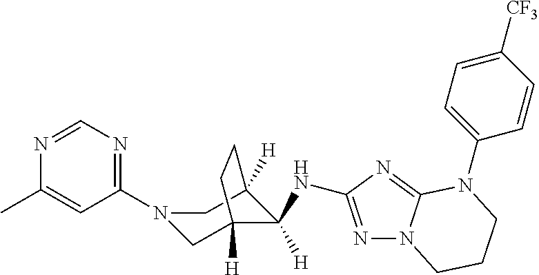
C1(N2CC3([H])C([H])(NC4=NN5C(=N4)N(C4=CC=C([CF3])C=C4)CCC5)C([H])(C2)CC3)=NC=NC(C)=C1
